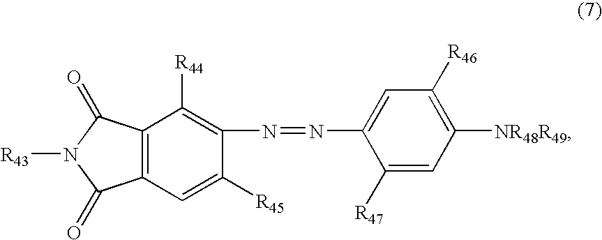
C12=C(C=C([R45])C(N=NC3=CC([R46])=C([NR48R49])C=C3[R47])=C1[R44])C(=O)N([R43])C2=O
